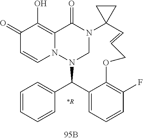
C1(=O)C=CN2C(=C1O)C(=O)N1CN2C(C2=CC=CC=C2)C2=CC=CC(F)=C2OCC=CC12CC2
